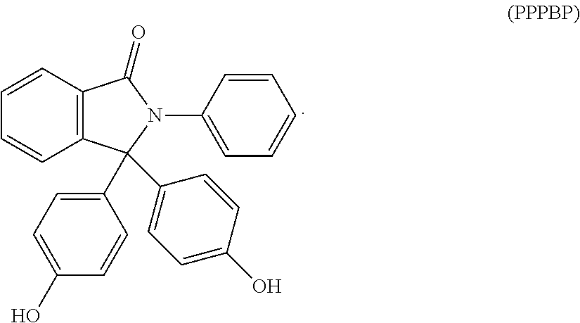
C1=CC2=C(C=C1)C(C1=CC=C(O)C=C1)(C1=CC=C(O)C=C1)N(C1=CC=CC=C1)C2=O
